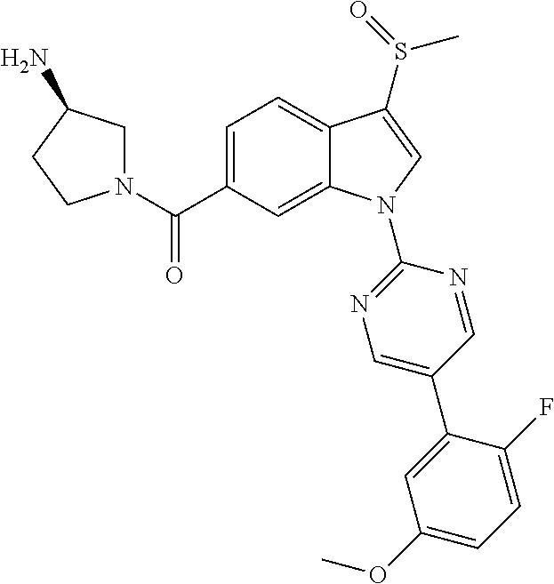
C(C1=CC=C2C(=C1)N(C1=NC=C(C3=CC(OC)=CC=C3F)C=N1)C=C2S(=O)C)(=O)N1CC(N)CC1
